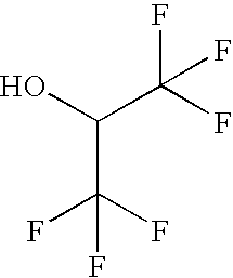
OC(C(F)(F)F)C(F)(F)F
